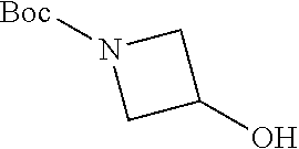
[Boc]N1CC(O)C1
